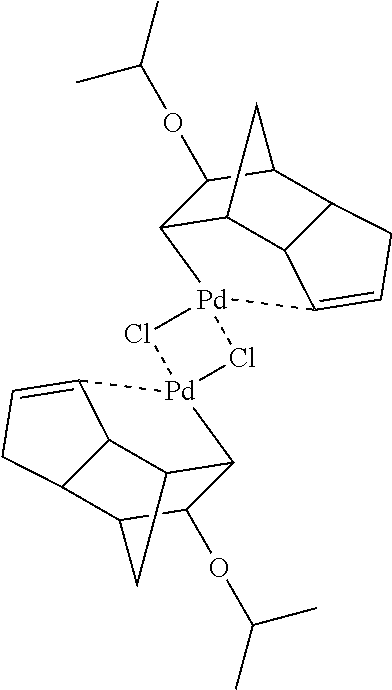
C12C3C4C(C(C1OC(C)C)C3)CC=C4[Pd]21Cl[Pd]2(Cl1)C1C3C4C(C(C1OC(C)C)C3)CC=C42
